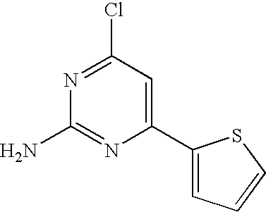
C1(C2=CC=CS2)=CC(Cl)=NC(N)=N1
